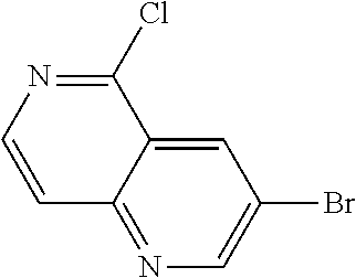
C1=CN=C(Cl)C2=CC(Br)=CN=C12
